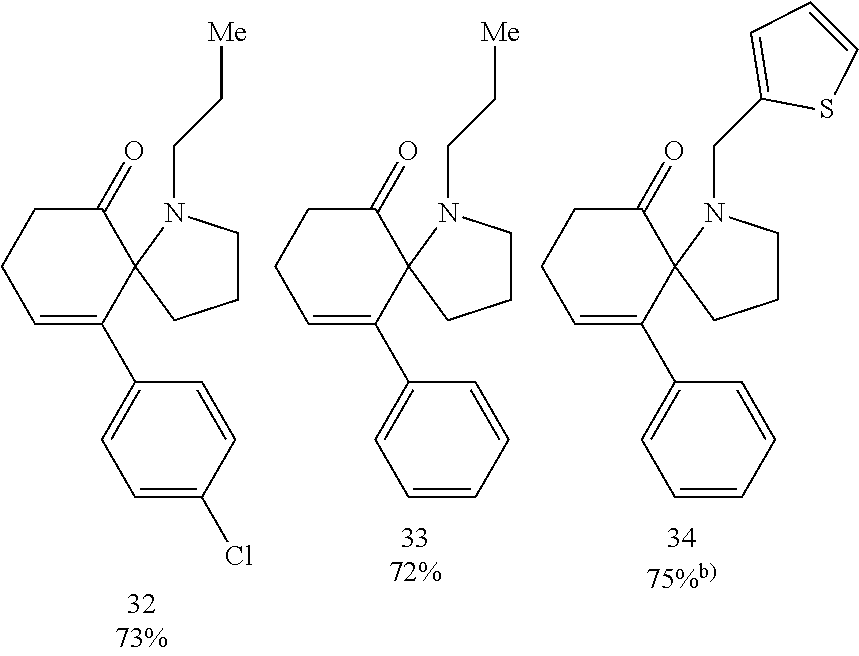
C1=C(C2=CC=C(Cl)C=C2)C2(C(=O)CC1)CCCN2CC[Me].C1=C(C2=CC=CC=C2)C2(C(=O)CC1)CCCN2CC[Me].C1=C(C2=CC=CC=C2)C2(C(=O)CC1)CCCN2CC1=CC=CS1
